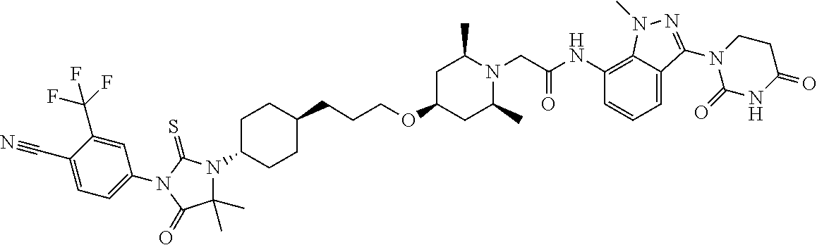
C(COC1CC(C)N(CC(NC2=C3C(=CC=C2)C(N2C(=O)NC(=O)CC2)=NN3C)=O)C(C)C1)CC1CCC(N2C(C)(C)C(=O)N(C3=CC=C(C#N)C(C(F)(F)F)=C3)C2=S)CC1
